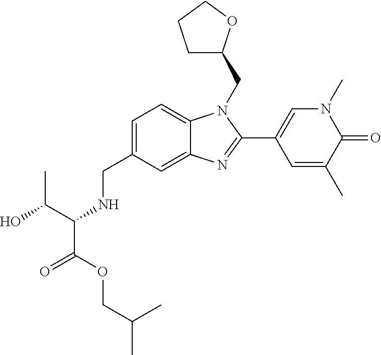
C(C1=CC=C2C(=C1)N=C(C1=CN(C)C(=O)C(C)=C1)N2CC1CCCO1)NC(C(OCC(C)C)=O)C(O)C
